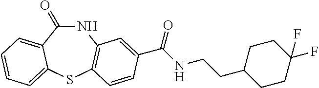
N1C(=O)C2=CC=CC=C2SC2=C1C=C(C(NCCC1CCC(F)(F)CC1)=O)C=C2
